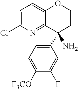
C1=C(Cl)N=C2C(=C1)OCCC2(C1=CC=C([F3CO])C(F)=C1)N
